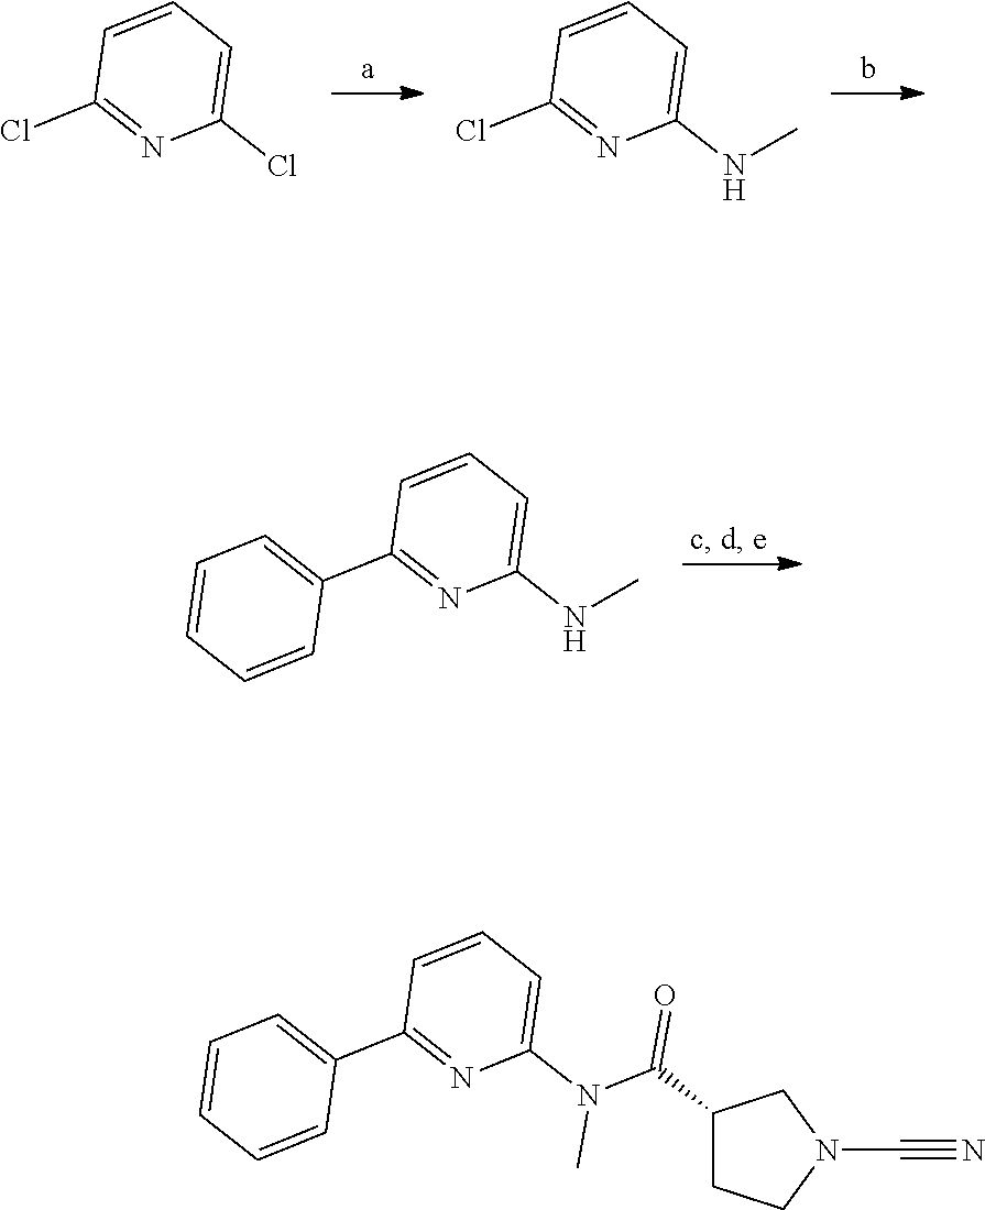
ClC1=NC(Cl)=CC=C1.ClC1=NC(NC)=CC=C1.C1=CC=CC(C2=NC(NC)=CC=C2)=C1.C1=CC=CC(C2=NC(N(C(C3CCN(C#N)C3)=O)C)=CC=C2)=C1
